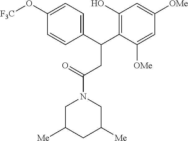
C1C([Me])CC([Me])CN1C(=O)CC(C1=C(O)C=C([OMe])C=C1[OMe])C1=CC=C(O[F3C])C=C1
